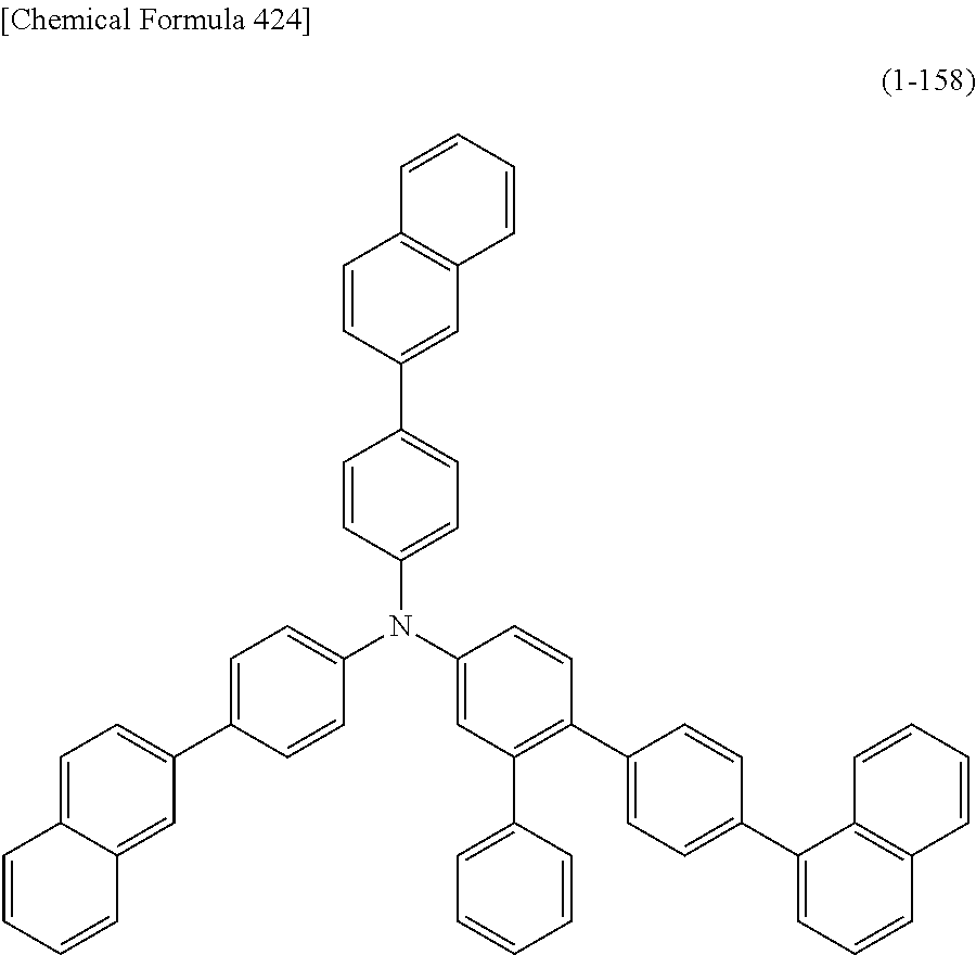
C1=CC(C2=CC=C(N(C3=CC=C(C4=CC=C5C(=C4)C=CC=C5)C=C3)C3=CC(C4=CC=CC=C4)=C(C4=CC=C(C5=CC=CC6=C5C=CC=C6)C=C4)C=C3)C=C2)=CC2=C1C=CC=C2
